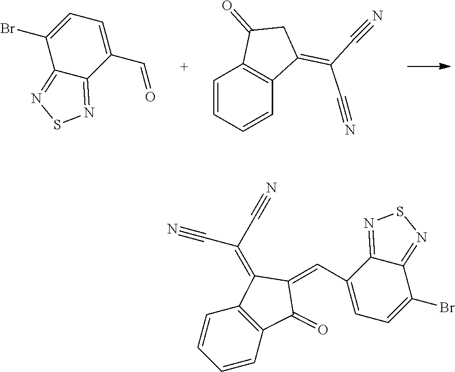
C12=NSN=C1C(C=O)=CC=C2Br.C1=CC=CC2=C1C(=O)CC2=C(C#N)C#N.C1=CC2=C(C=C1)C(=C(C#N)C#N)C(=CC1=CC=C(Br)C3=NSN=C13)C2=O
